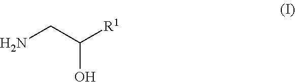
NCC([R1])O
